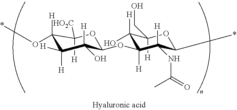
C1([H])([HO2C])C([H])(O*)C([H])([H])C([H])(O)C(OC2([H])C([H])(NC(=O)C)C(*)OC([H])(CO)C2([H])O)O1
